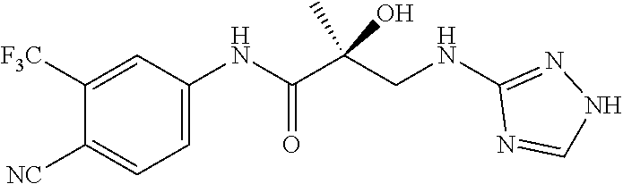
C1([F3C])=CC(NC(C(CNC2=NNC=N2)(C)O)=O)=CC=C1[NC]
